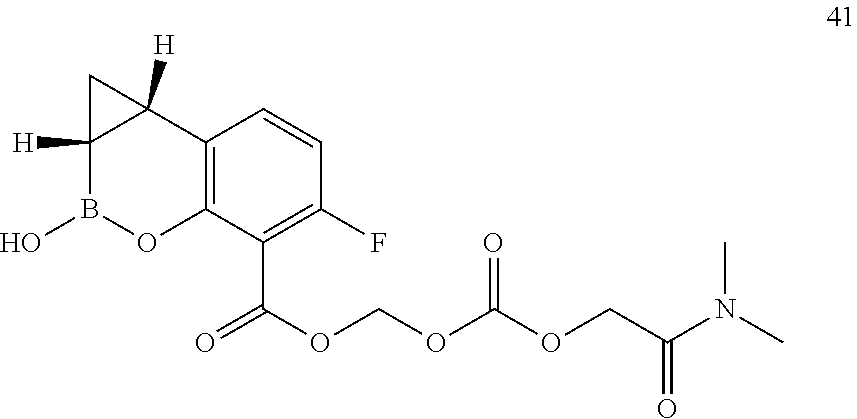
C12([H])B(O)OC3=C(C1([H])C2)C=CC(F)=C3C(=O)OCOC(OCC(N(C)C)=O)=O
